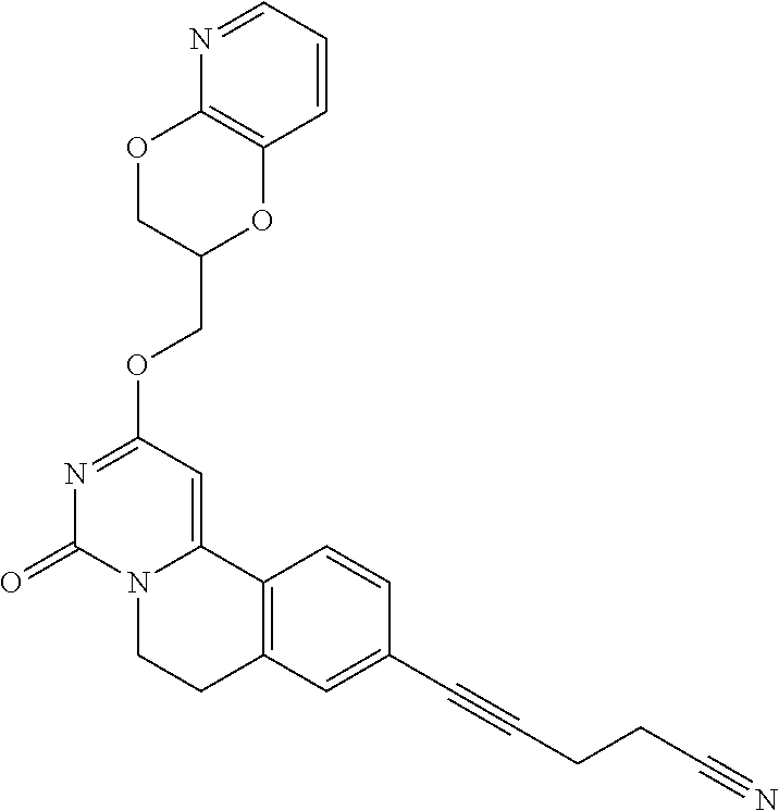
C1=CC=NC2=C1OC(COC1=NC(=O)N3C(=C1)C1=C(CC3)C=C(C#CCCC#N)C=C1)CO2
